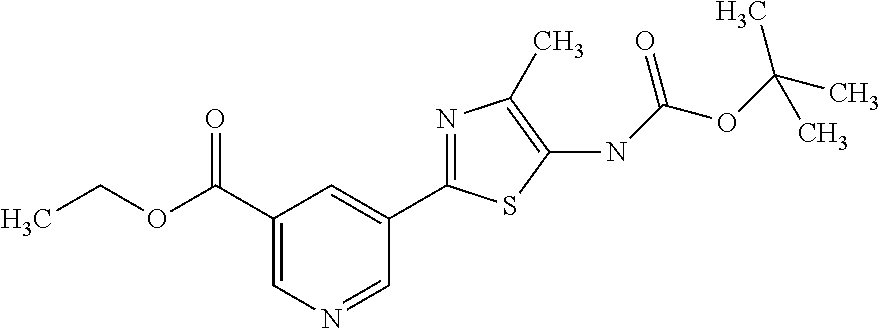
C1(C(OCC)=O)=CN=CC(C2=NC(C)=C(NC(OC(C)(C)C)=O)S2)=C1
